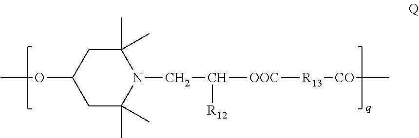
C1(OC)CC(C)(C)N(CC([R12])[OOC][R13][CO]C)C(C)(C)C1
